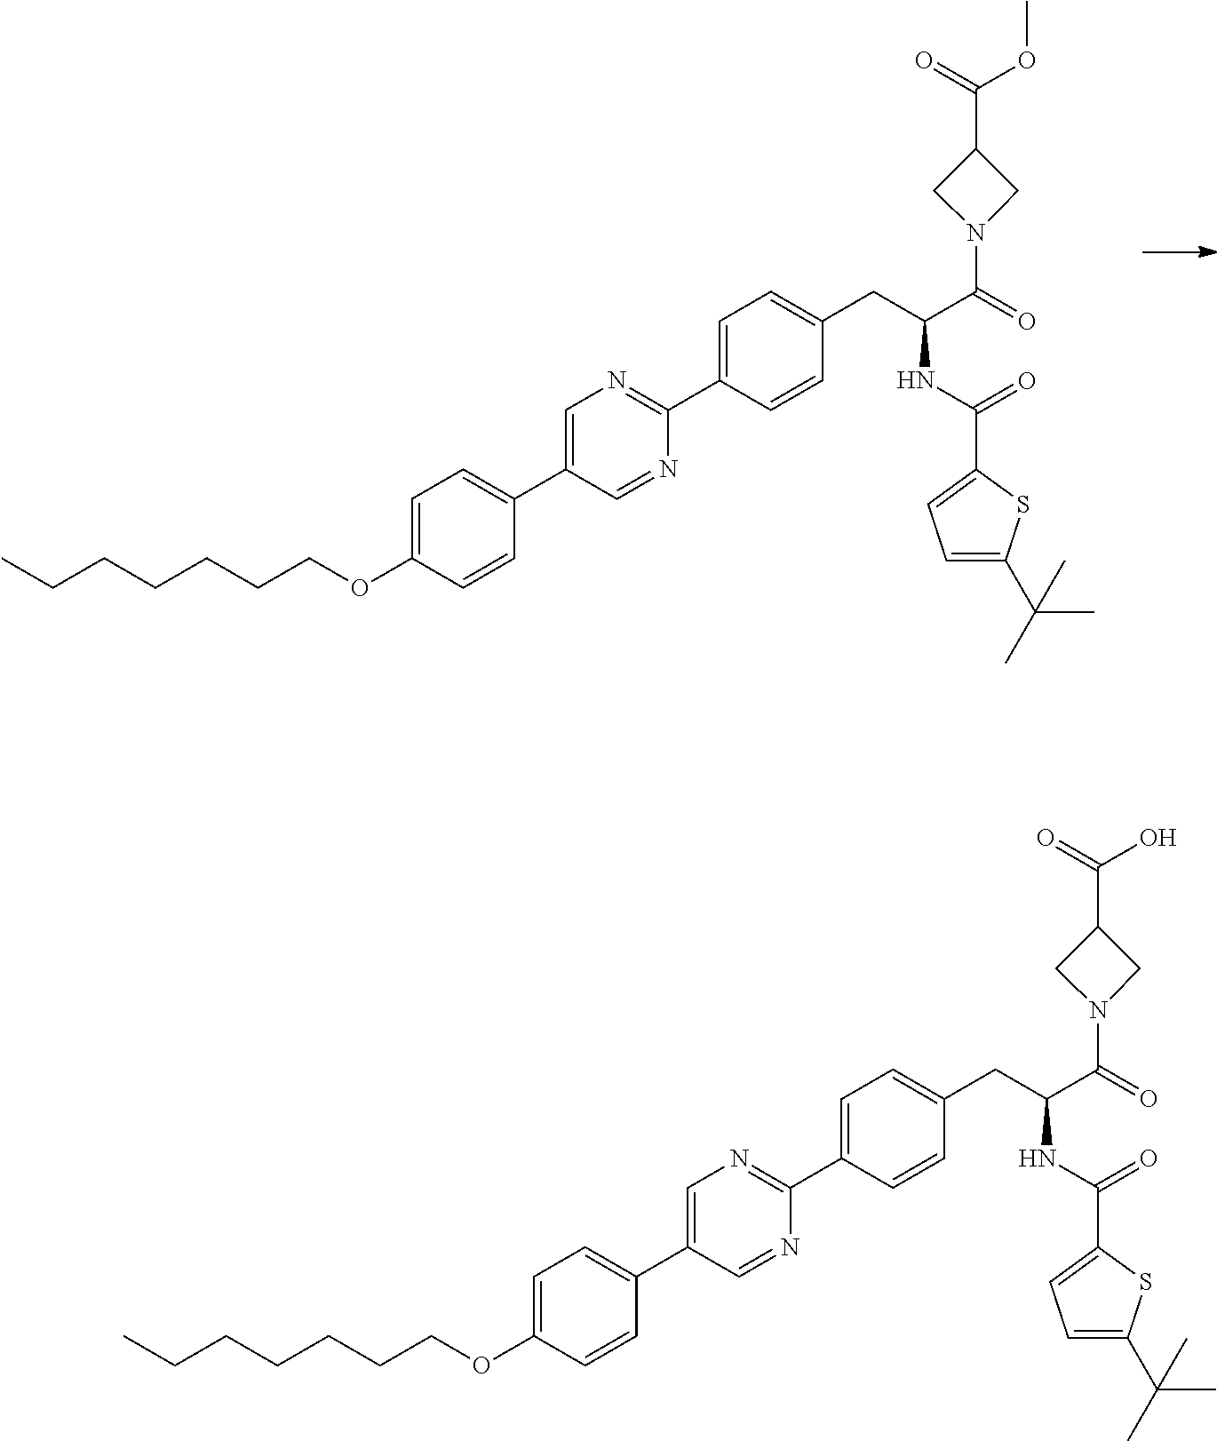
CCCCCCCOC1=CC=C(C2=CN=C(C3=CC=C(CC(C(=O)N4CC(C(=O)OC)C4)NC(C4=CC=C(C(C)(C)C)S4)=O)C=C3)N=C2)C=C1.CCCCCCCOC1=CC=C(C2=CN=C(C3=CC=C(CC(C(=O)N4CC(C(=O)O)C4)NC(C4=CC=C(C(C)(C)C)S4)=O)C=C3)N=C2)C=C1
